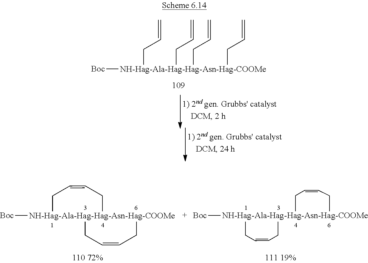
[Boc][NH-Hag-Ala-Hag-Hag-Asn-Hag-COOMe](CC=C)(CC=C)(CC=C)CC=C.[Boc][NH-Hag-Ala-Hag-Hag-Asn-Hag-COOMe]12(CC=CC1)CC=CC2.[Boc][NH-Hag-Ala-Hag-Hag-Asn-Hag-COOMe]12(CC=CC1)CC=CC2
